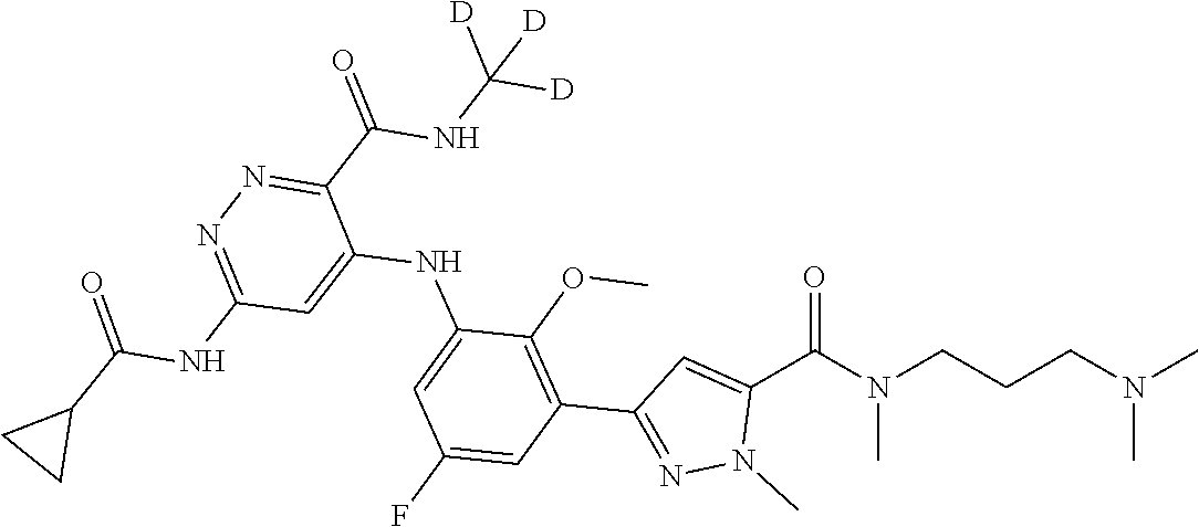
CN(CCCN(C(C1=CC(C2=C(OC)C(NC3=CC(NC(=O)C4CC4)=NN=C3C(NC([D])([D])[D])=O)=CC(F)=C2)=NN1C)=O)C)C
